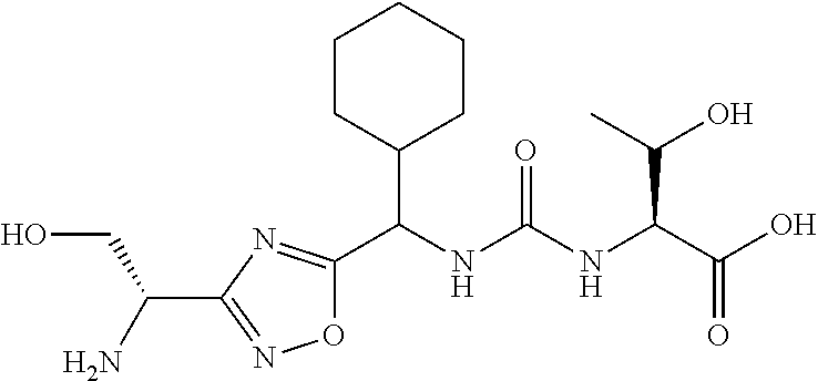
O1C(C(NC(NC(C(O)=O)C(O)C)=O)C2CCCCC2)=NC(C(N)CO)=N1
